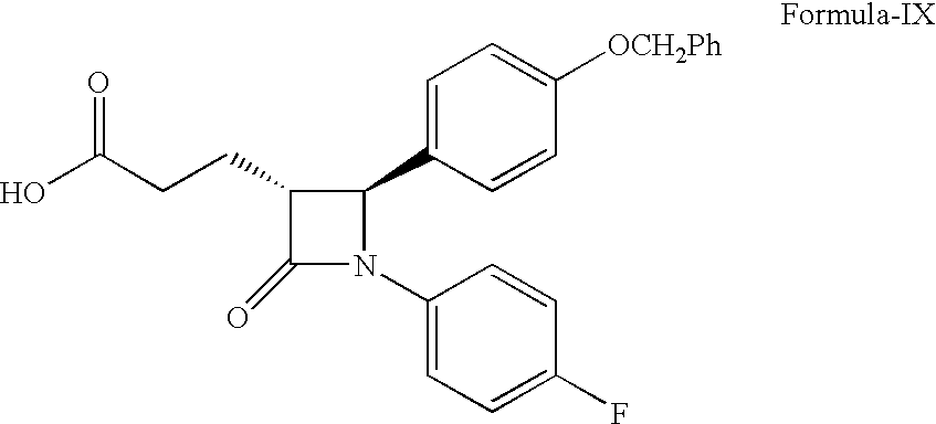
OC(CCC1C(=O)N(C2=CC=C(F)C=C2)C1C1=CC=C([OCH2Ph])C=C1)=O
